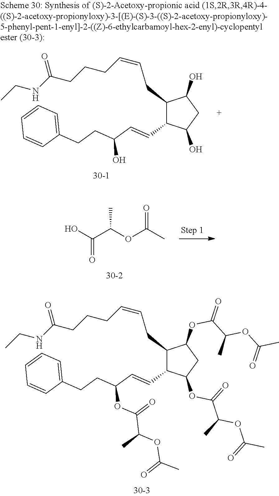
OC(C(OC(C)=O)C)=O.C1(CC=CCCCC(NCC)=O)C(C=CC(CCC2=CC=CC=C2)OC(=O)C(C)OC(C)=O)C(OC(=O)C(OC(=O)C)C)CC1OC(=O)C(OC(C)=O)C.C1(CC=CCCCC(NCC)=O)C(C=CC(CCC2=CC=CC=C2)O)C(O)CC1O
